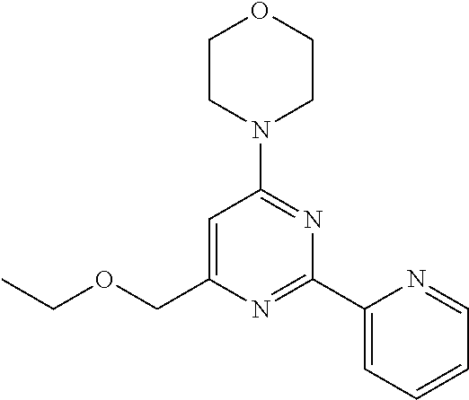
C1CN(C2=NC(C3=CC=CC=N3)=NC(COCC)=C2)CCO1
